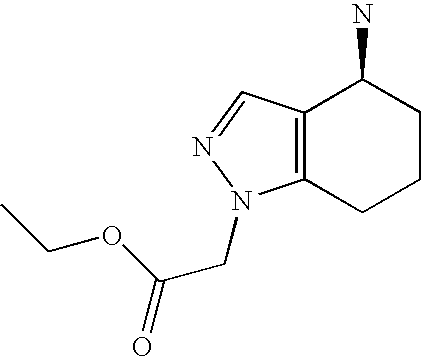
C12=C(CCCC1N)N(CC(OCC)=O)N=C2
